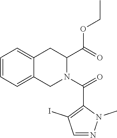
C1=CC=C2C(=C1)CC(C(OCC)=O)N(C(=O)C1=C(I)C=NN1C)C2
